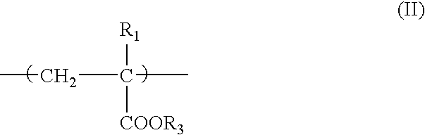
CCC(C)([COOR3])[R1]
